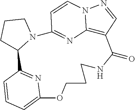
C12=C3C=NN1C=CC(=N2)N1C(CCC1)C1=NC(=CC=C1)OCCCNC3=O
